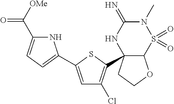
C12C(C3=C(Cl)C=C(C4=CC=C(C([OMe])=O)N4)S3)(CCO1)NC(=N)N(C)S2(=O)=O
